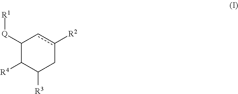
C1([Q][R1])C([R4])C([R3])Cc([R2])c1
